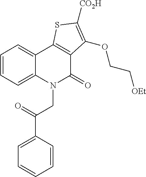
C1=CC=C2C(=C1)C1=C(C(=O)N2CC(=O)C2=CC=CC=C2)C(OCC[OEt])=C([CO2H])S1
